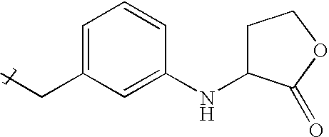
C1=CC(NC2CCOC2=O)=CC(CC)=C1
